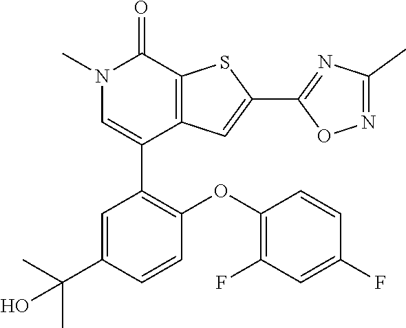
N1(C)C=C(C2=C(OC3=C(F)C=C(F)C=C3)C=CC(C(C)(C)O)=C2)C2=C(C1=O)SC(C1=NC(C)=NO1)=C2
